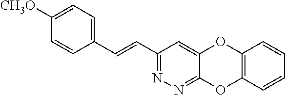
C1(C=CC2=CC=C([CH3O])C=C2)=NN=C2C(=C1)OC1=C(O2)C=CC=C1
